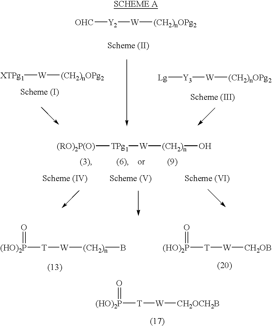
[XTPg1][W][(CH2)nOPg2].[Y3]([W][(CH2)nOPg2])[Lg].[(RO)2P(O)][TPg1][W][(CH2)n]O.[W]([(CH2)n]B)[T][(HO)2P]=O.[W]([CH2OB])[T][(HO)2P]=O.[W]([CH2OCH2B])[T][(HO)2P]=O.[Y2]([W][(CH2)nOPg2])[OHC]
